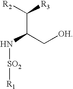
[R2]C([R3])C(C[OH])N[SO2][R1]
